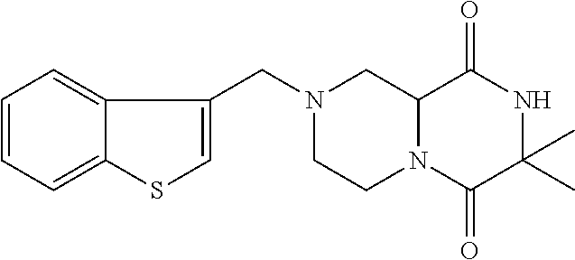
C12N(C(=O)C(C)(C)NC1=O)CCN(CC1=CSC3=CC=CC=C13)C2
